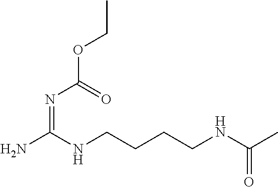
NC(NCCCCNC(C)=O)=NC(OCC)=O
